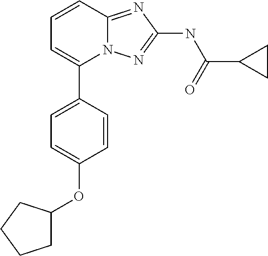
C1=CC2=NC(NC(C3CC3)=O)=NN2C(C2=CC=C(OC3CCCC3)C=C2)=C1
